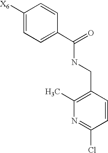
C1([X6])=CC=C(C(=O)NCC2=C(C)N=C(Cl)C=C2)C=C1
